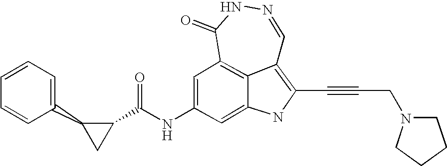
C1(=O)C2=C3C(=C(C#CCN4CCCC4)NC3=CC(NC(C3C(C4=CC=CC=C4)C3)=O)=C2)C=NN1
